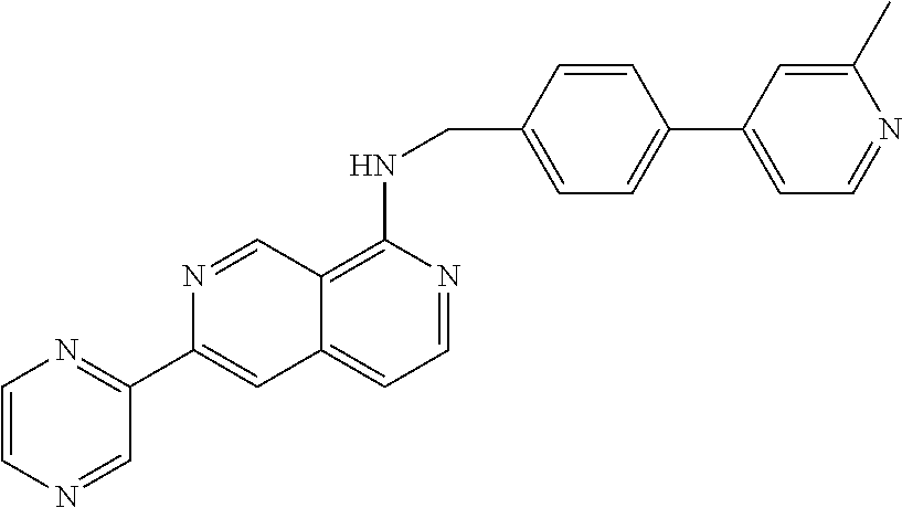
N1=C(C2=CC3=CC=NC(NCC4=CC=C(C5=CC=NC(C)=C5)C=C4)=C3C=N2)C=NC=C1
